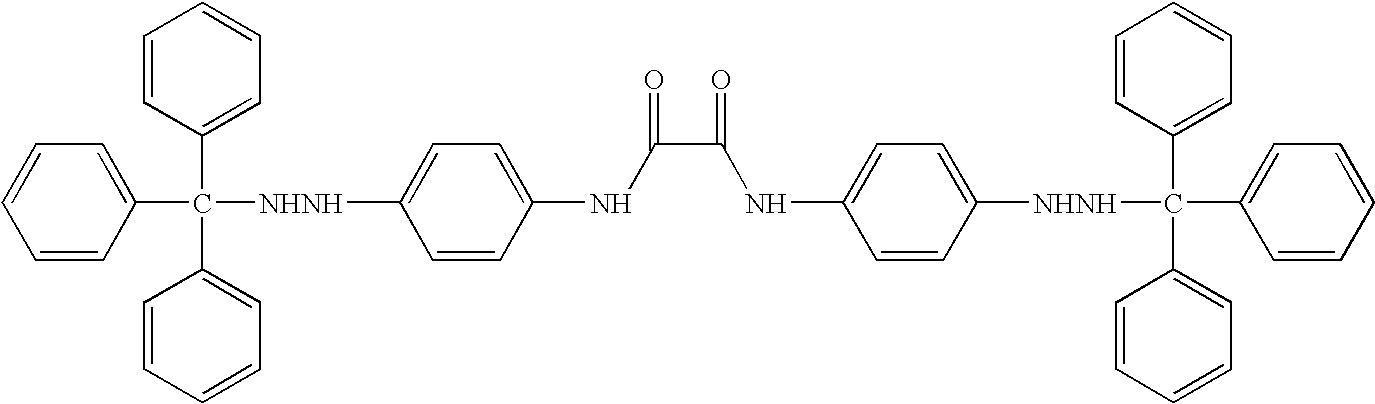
C1(C(C2=CC=CC=C2)(C2=CC=CC=C2)[NHNH]C2=CC=C(NC(C(NC3=CC=C([NHNH]C(C4=CC=CC=C4)(C4=CC=CC=C4)C4=CC=CC=C4)C=C3)=O)=O)C=C2)=CC=CC=C1
